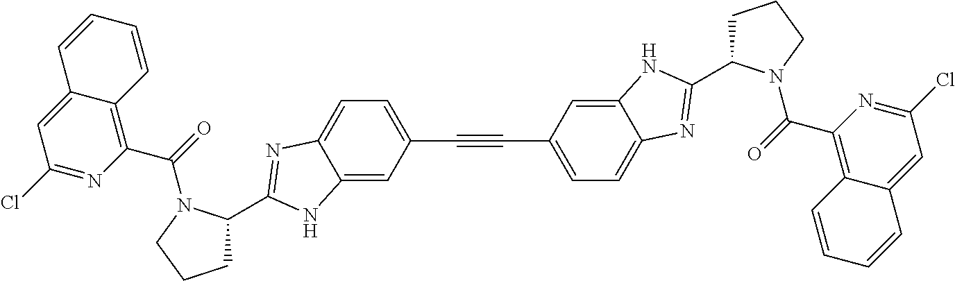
C12=CC(C#CC3=CC=C4C(=C3)NC(C3CCCN3C(=O)C3=C5C(=CC(Cl)=N3)C=CC=C5)=N4)=CC=C1N=C(C1CCCN1C(=O)C1=C3C(=CC(Cl)=N1)C=CC=C3)N2
